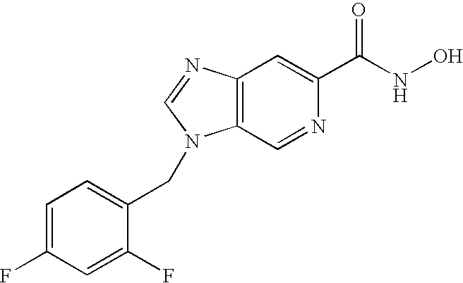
C12=C(N=CN1CC1=CC=C(F)C=C1F)C=C(C(NO)=O)N=C2
